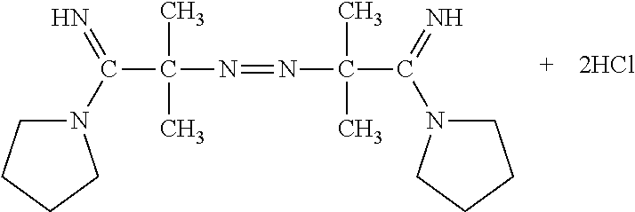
C(C(C)(C)N=NC(C)(C)C(=N)N1CCCC1)(N1CCCC1)=N
